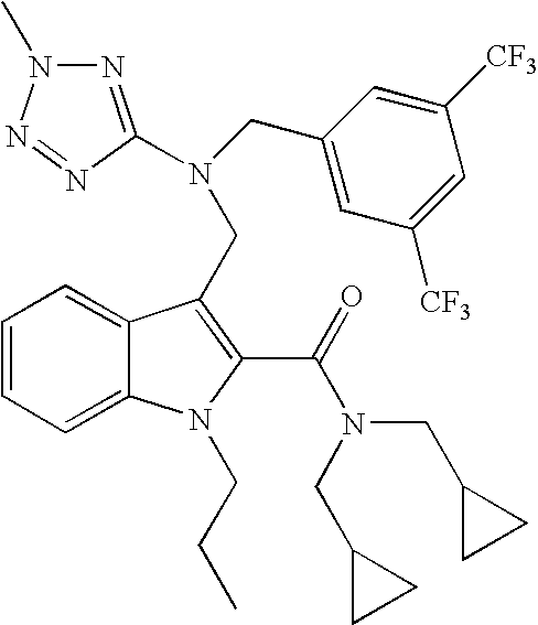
C1=CC=C2C(=C1)C(CN(C1=NN(C)N=N1)CC1=CC([CF3])=CC([CF3])=C1)=C(C(=O)N(CC1CC1)CC1CC1)N2CCC
